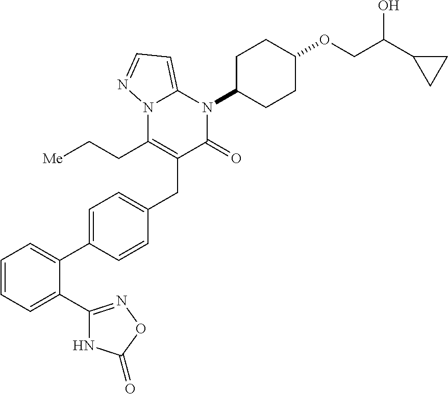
C1=CC=C(C2=NOC(=O)N2)C(C2=CC=C(CC3=C(CC[Me])N4C(=CC=N4)N(C4CCC(OCC(C5CC5)O)CC4)C3=O)C=C2)=C1
